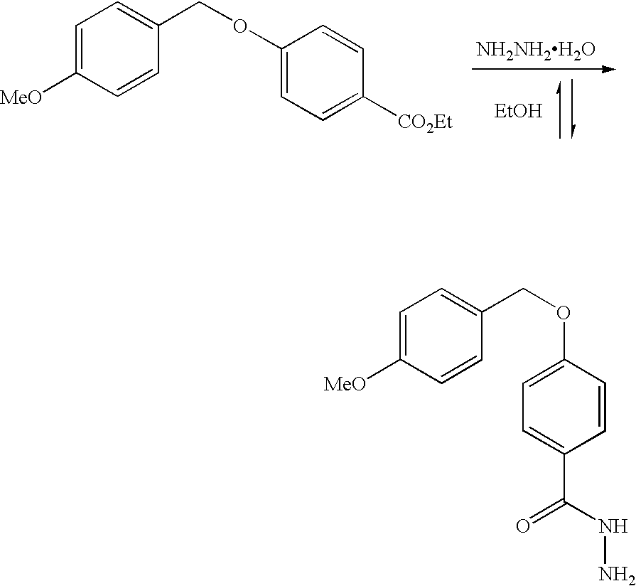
[EtOH].[NH2NH2H2O].C1=C([MeO])C=CC(COC2=CC=C([CO2Et])C=C2)=C1.C1=C([MeO])C=CC(COC2=CC=C(C(=O)NN)C=C2)=C1
